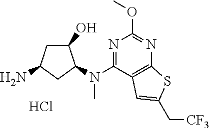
Cl.NC1CC(O)C(N(C2=NC(OC)=NC3=C2C=C(C[CF3])S3)C)C1
